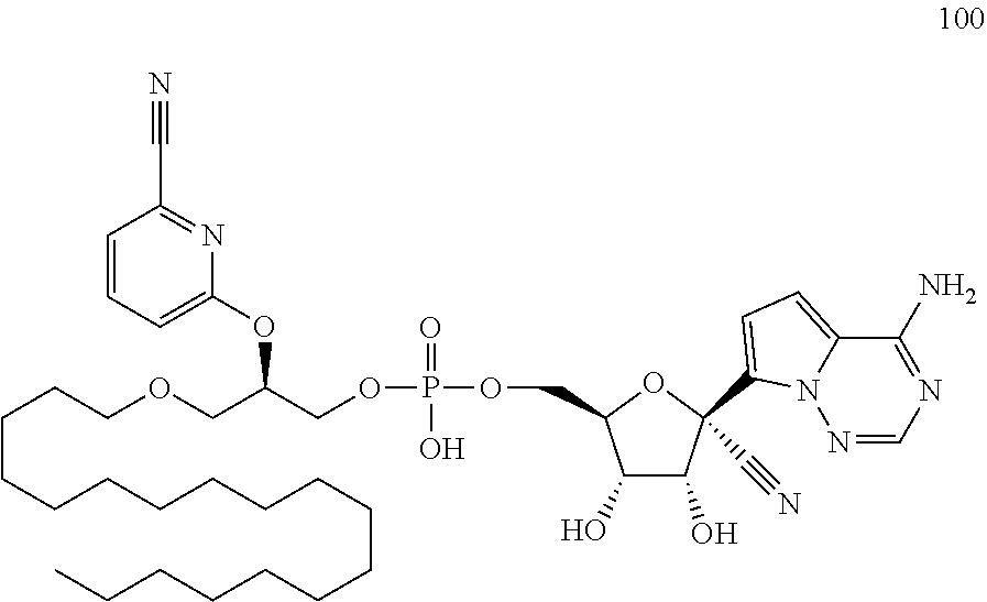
C1=C(C2(C#N)C(O)C(O)C(COP(OCC(OC3=CC=CC(C#N)=N3)COCCCCCCCCCCCCCCCCCC)(O)=O)O2)N2C(=C1)C(N)=NC=N2
